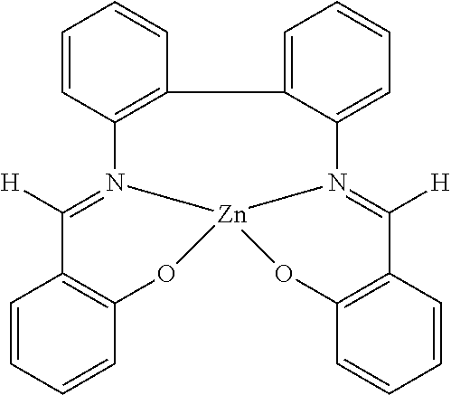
C1=CC=CC2=C1C([H])=N1C3=C(C4=CC=CC=C4N4=C([H])C5=C(C=CC=C5)O[Zn]14O2)C=CC=C3
